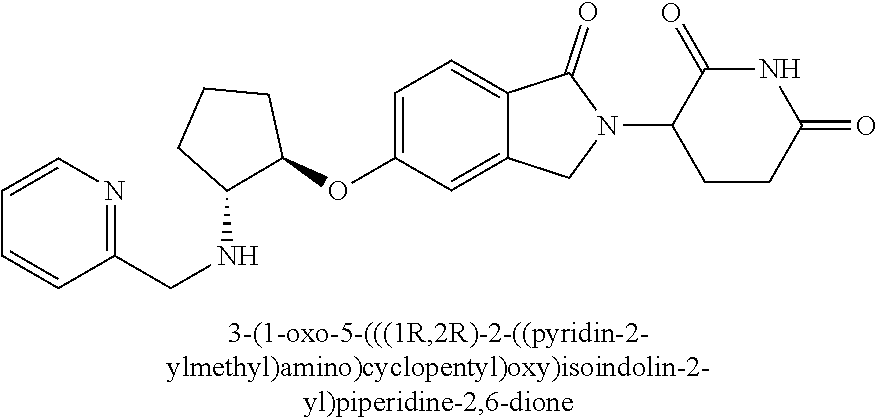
C1=C(OC2CCCC2NCC2=NC=CC=C2)C=C2C(=C1)C(=O)N(C1CCC(=O)NC1=O)C2
